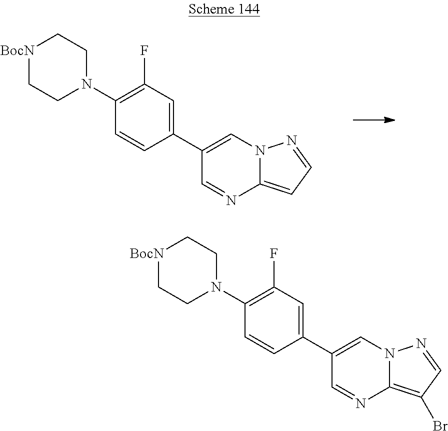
C1(C2=CC(F)=C(N3CC[BocN]CC3)C=C2)=CN2C(=CC=N2)N=C1.C1(C2=CC(F)=C(N3CC[BocN]CC3)C=C2)=CN2C(=C(Br)C=N2)N=C1
